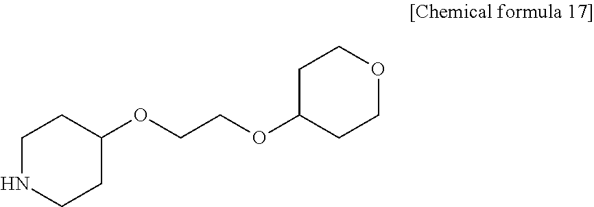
N1CCC(OCCOC2CCOCC2)CC1
